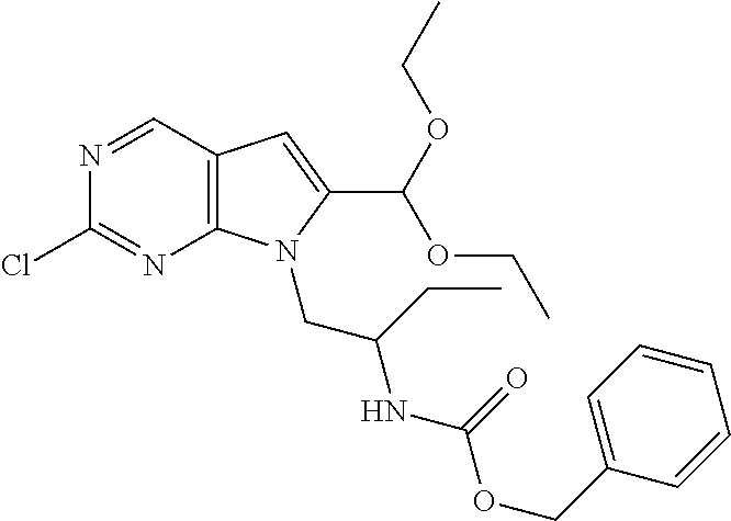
N1=CC2=C(N=C1Cl)N(CC(NC(OCC1=CC=CC=C1)=O)CC)C(C(OCC)OCC)=C2
